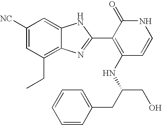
C1(CC)=C2C(=CC([NC])=C1)NC(C1=C(NC(CO)CC3=CC=CC=C3)C=CNC1=O)=N2
